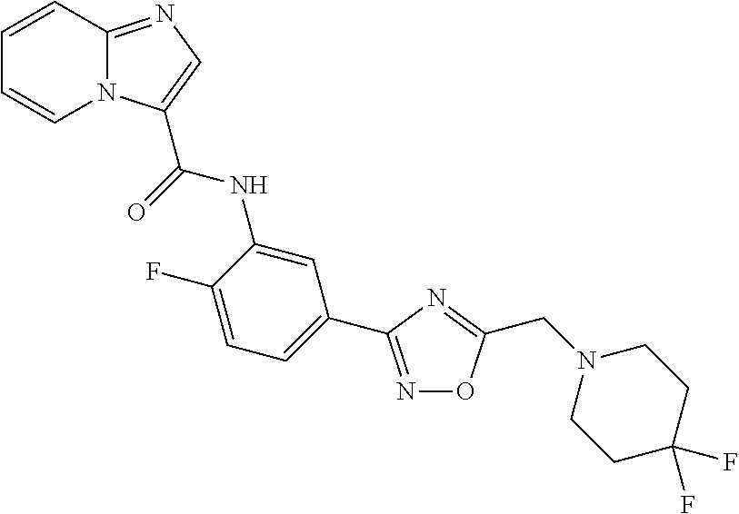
N1=C(C2=CC=C(F)C(NC(=O)C3=CN=C4N3C=CC=C4)=C2)N=C(CN2CCC(F)(F)CC2)O1
